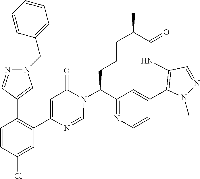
C12=NC=CC(=C1)C1=C(NC(=O)C(C)CCCC2N2C(=O)C=C(C3=C(C4=CN(CC5=CC=CC=C5)N=C4)C=CC(Cl)=C3)N=C2)C=NN1C
